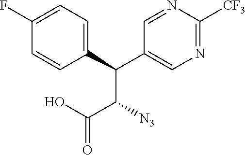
C(C1=CN=C([CF3])N=C1)(C(C(O)=O)[N3])C1=CC=C(F)C=C1
